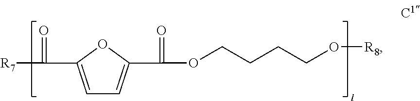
[R7]C(=O)C1=CC=C(C(=O)OCCCCO[R8])O1
